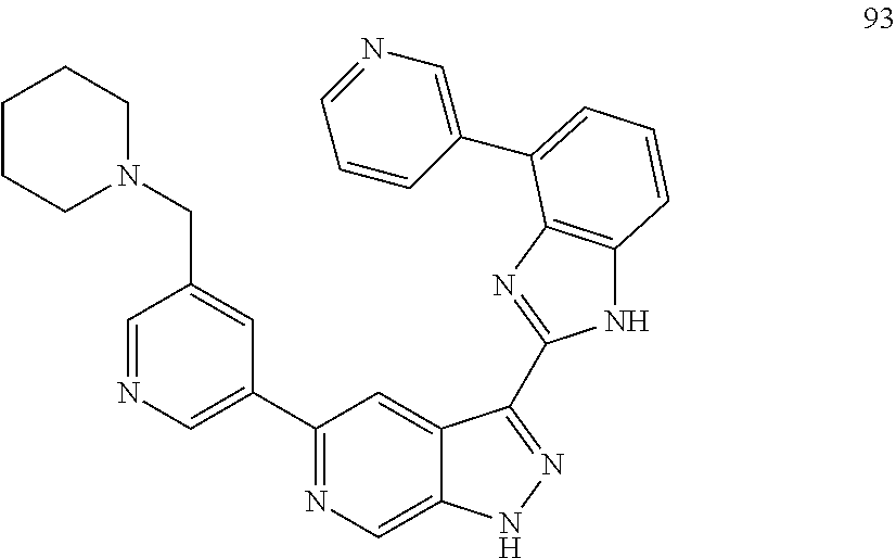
C1=NC=C(C2=NC=C3C(=C2)C(C2=NC4=C(N2)C=CC=C4C2=CN=CC=C2)=NN3)C=C1CN1CCCCC1
